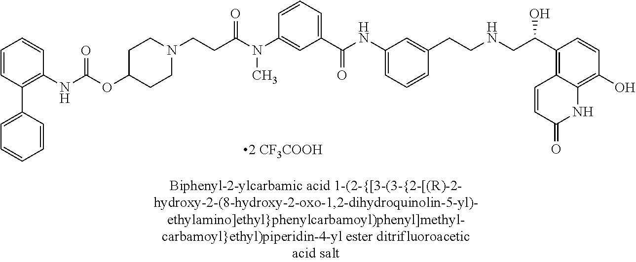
N(C)(C(CCN1CCC(OC(NC2=C(C3=CC=CC=C3)C=CC=C2)=O)CC1)=O)C1=CC(C(=O)NC2=CC=CC(CCNCC(C3=C4C=CC(=O)NC4=C(O)C=C3)O)=C2)=CC=C1
